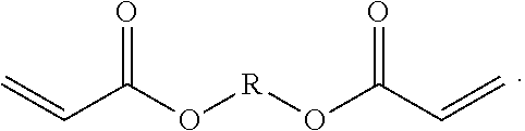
C=CC(=O)O[R]OC(=O)C=C
